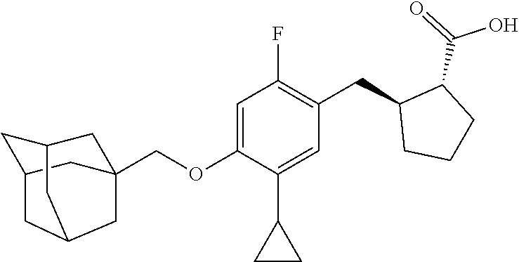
C(OC1=CC(F)=C(CC2CCCC2C(O)=O)C=C1C1CC1)C12CC3CC(C1)CC(C3)C2
